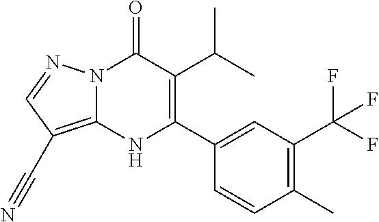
N12C(=C(C#N)C=N1)NC(C1=CC(C(F)(F)F)=C(C)C=C1)=C(C(C)C)C2=O
